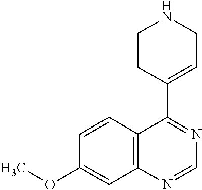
C12=C(C=CC(OC)=C1)C(C1=CCNCC1)=NC=N2
